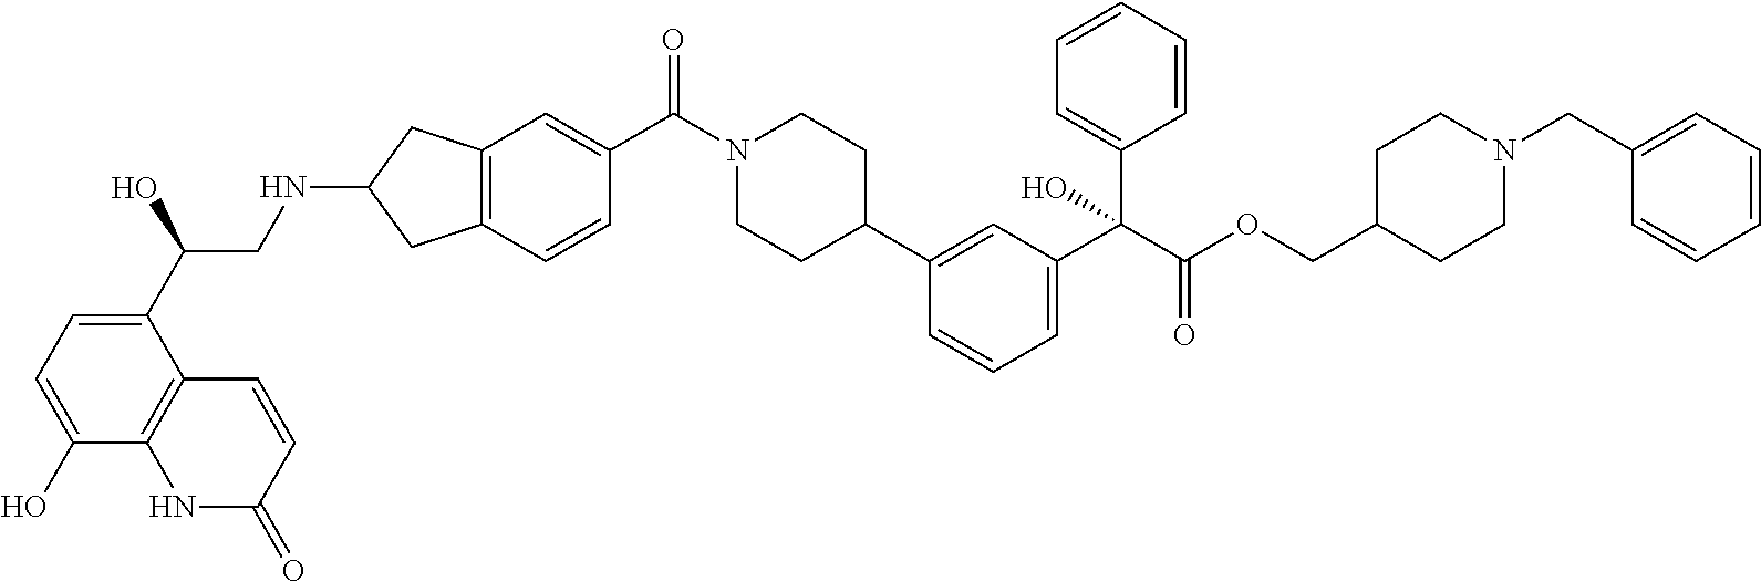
C12=C(C=C(C(N3CCC(C4=CC(C(C(=O)OCC5CCN(CC6=CC=CC=C6)CC5)(C5=CC=CC=C5)O)=CC=C4)CC3)=O)C=C1)CC(NCC(C1=CC=C(O)C3=C1C=CC(=O)N3)O)C2
